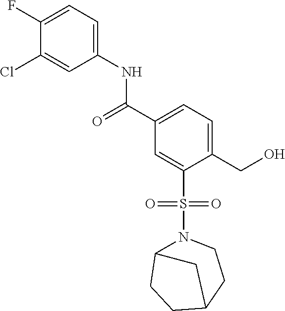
C1(F)=CC=C(NC(=O)C2=CC=C(CO)C(S(=O)(=O)N3C4CCC(CC3)C4)=C2)C=C1Cl
